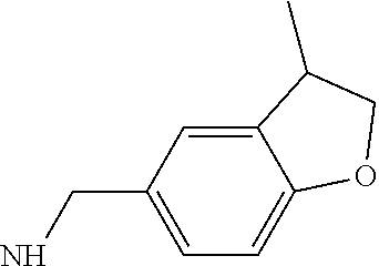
C1=C(CN)C=C2C(=C1)OCC2C
